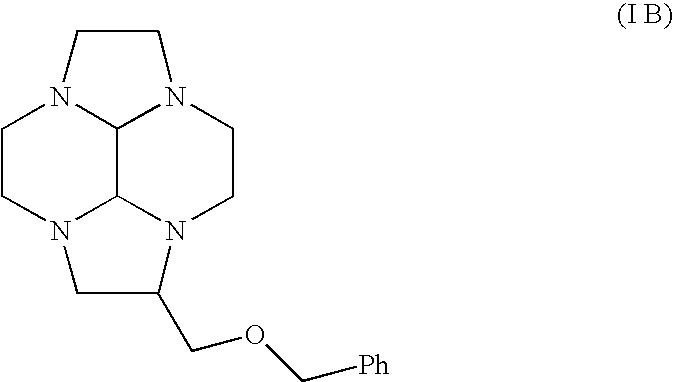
C1CN2C3C4N1CCN4CCN3C(COC[Ph])C2
